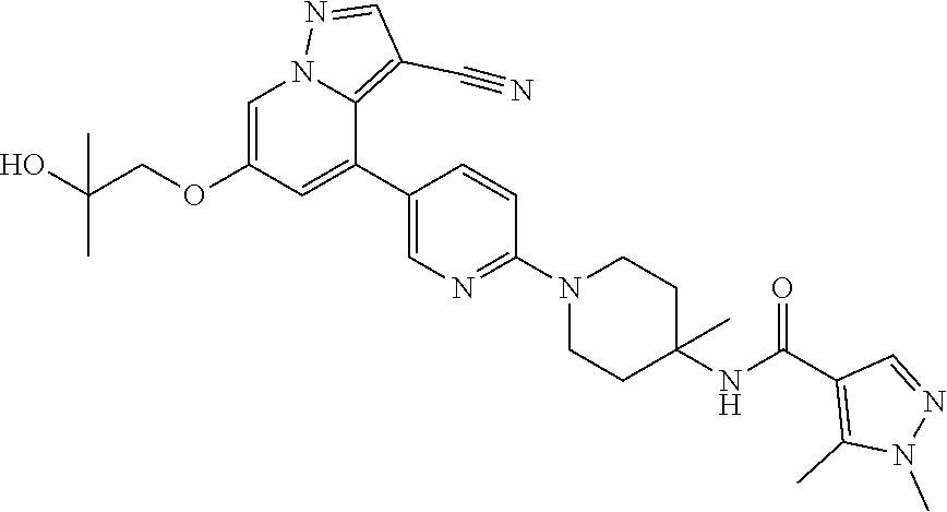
C1=C(OCC(O)(C)C)C=C(C2=CN=C(N3CCC(C)(NC(C4=C(C)N(C)N=C4)=O)CC3)C=C2)C2=C(C#N)C=NN12
